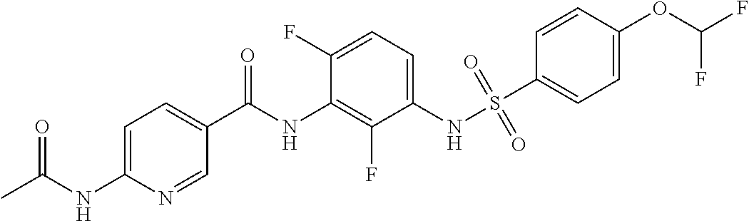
S(NC1=CC=C(F)C(NC(C2=CC=C(NC(C)=O)N=C2)=O)=C1F)(=O)(=O)C1=CC=C(OC(F)F)C=C1
